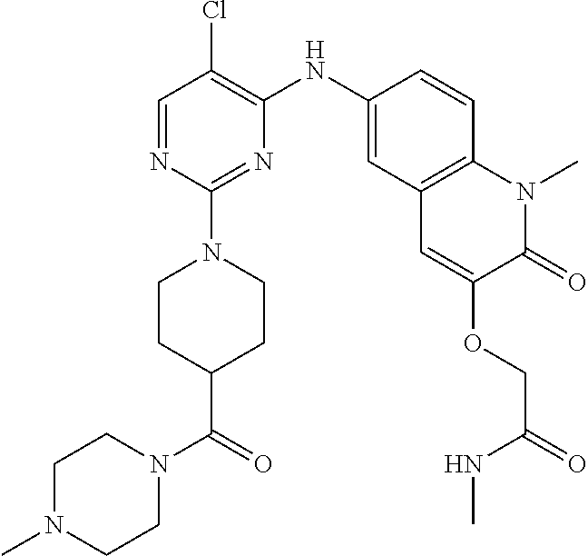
C1=NC(N2CCC(C(=O)N3CCN(C)CC3)CC2)=NC(NC2=CC3=C(C=C2)N(C)C(=O)C(OCC(NC)=O)=C3)=C1Cl
